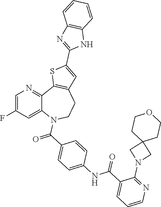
C1=C(F)C=C2C(=N1)C1=C(CCN2C(=O)C2=CC=C(NC(C3=CC=CN=C3N3CC4(C3)CCOCC4)=O)C=C2)C=C(C2=NC3=C(N2)C=CC=C3)S1
